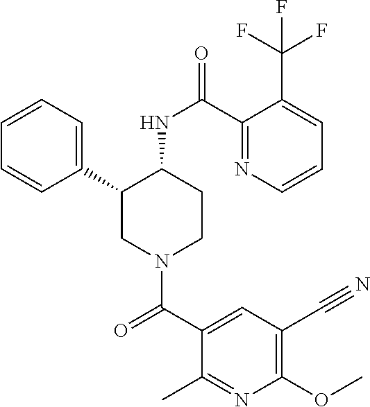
C1=CC=C(C2CN(C(C3=CC(C#N)=C(OC)N=C3C)=O)CCC2NC(=O)C2=NC=CC=C2C(F)(F)F)C=C1
